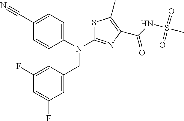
C1(C#N)=CC=C(N(CC2=CC(F)=CC(F)=C2)C2=NC(C(NS(C)(=O)=O)=O)=C(C)S2)C=C1
